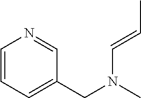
C1=CC=C(CN(C)C=CC)C=N1
